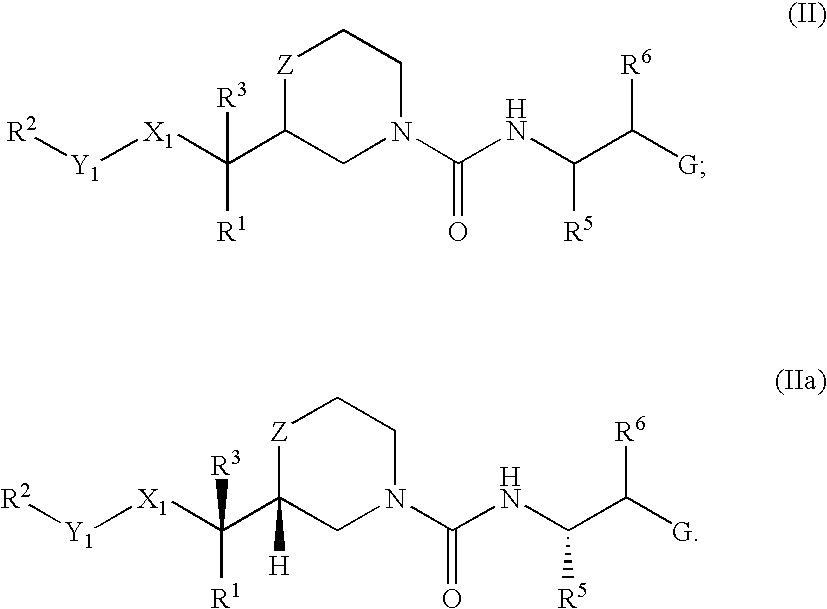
[Z]1C(C([X1][Y1][R2])([R3])[R1])CN(C(NC(C([G])[R6])[R5])=O)CC1.[Z]1C(C([X1][Y1][R2])([R3])[R1])([H])CN(C(NC(C([G])[R6])[R5])=O)CC1
